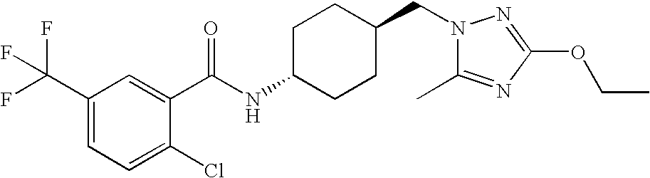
C1(C(F)(F)F)=CC=C(Cl)C(C(NC2CCC(CN3C(C)=NC(OCC)=N3)CC2)=O)=C1
